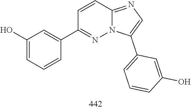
C1(C2=CC(O)=CC=C2)=NN2C(=NC=C2C2=CC=CC(O)=C2)C=C1
